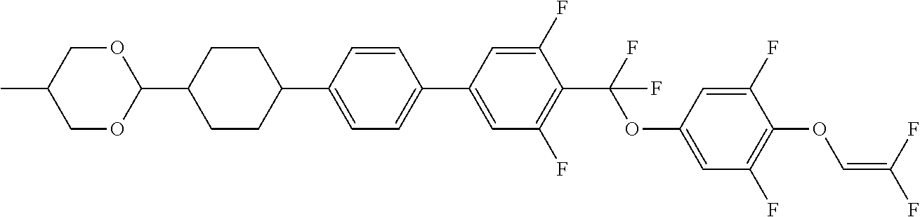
C1OC(C2CCC(C3=CC=C(C4=CC(F)=C(C(OC5=CC(F)=C(OC=C(F)F)C(F)=C5)(F)F)C(F)=C4)C=C3)CC2)OCC1C
